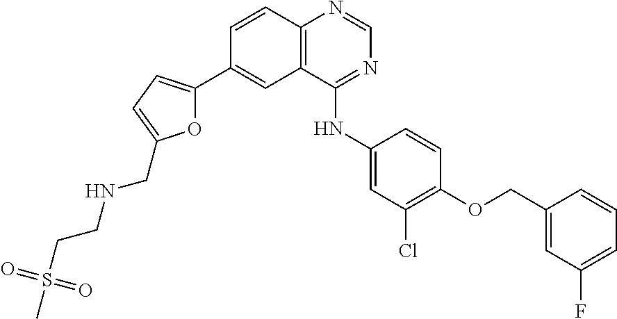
C12=C(C(NC3=CC(Cl)=C(OCC4=CC(F)=CC=C4)C=C3)=NC=N1)C=C(C1=CC=C(CNCCS(C)(=O)=O)O1)C=C2
